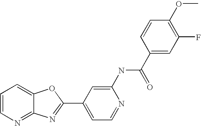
C12=NC=CC=C1OC(C1=CC=NC(NC(C3=CC(F)=C(OC)C=C3)=O)=C1)=N2
